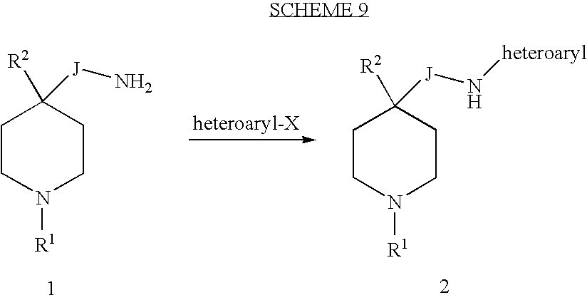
C1CN([R1])CCC1([R2])[J]N.C1CN([R1])CCC1([R2])[J]N[heteroaryl].[heteroaryl-X]
